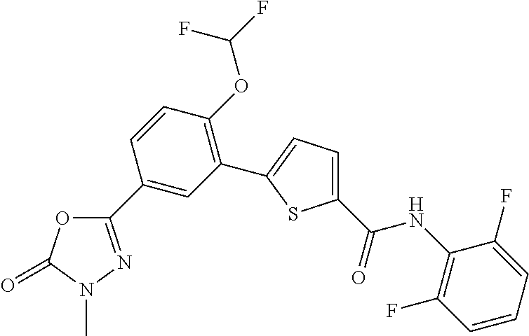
C1(C2=CC(C3=CC=C(C(=O)NC4=C(F)C=CC=C4F)S3)=C(OC(F)F)C=C2)=NN(C)C(=O)O1
